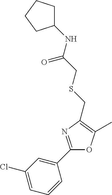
C1(Cl)=CC=CC(C2=NC(CSCC(NC3CCCC3)=O)=C(C)O2)=C1
